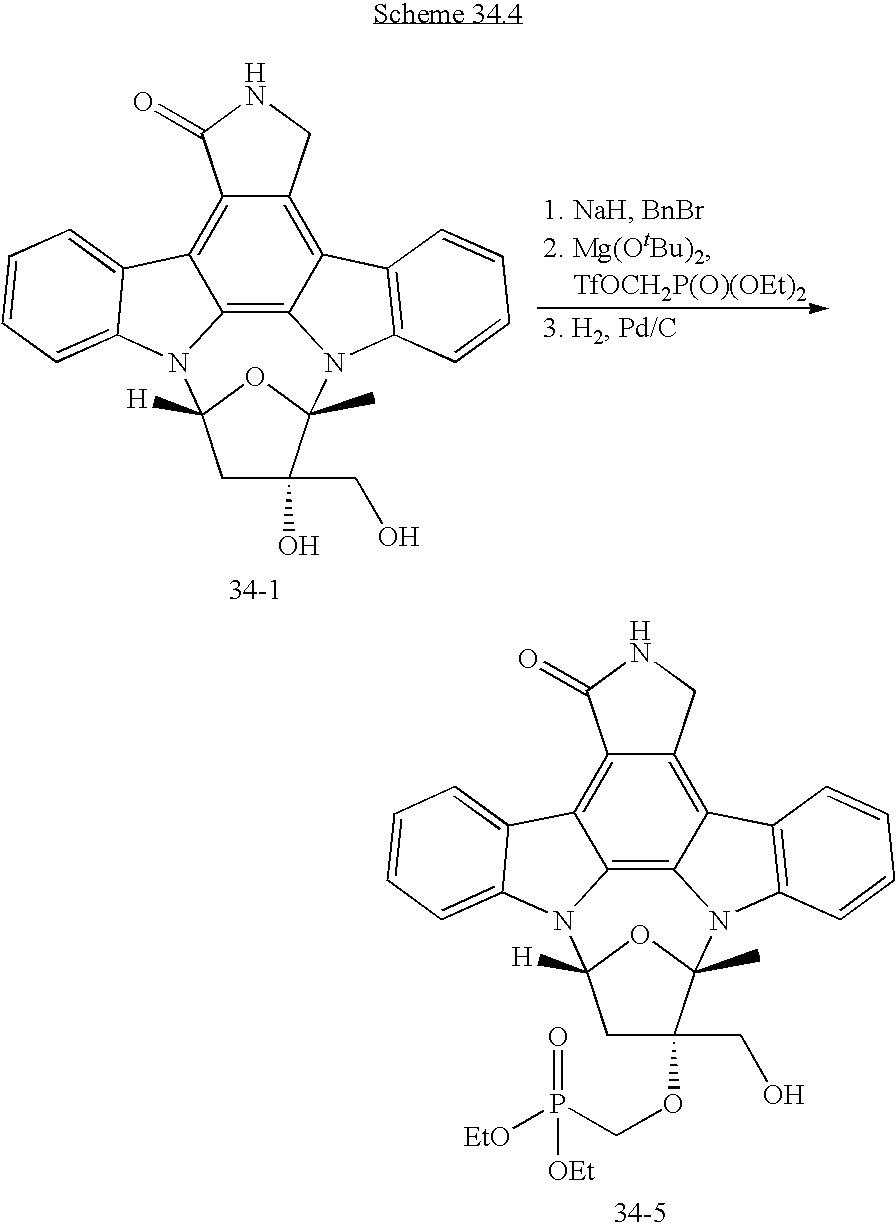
C12=C3C4=C5C(=C1C1=CC=CC=C1N2C1([H])CC(O)(CO)C(C)(N3C2=C4C=CC=C2)O1)C(=O)NC5.C12=C3C4=C5C(=C1C1=CC=CC=C1N2C1([H])CC(OCP([EtO])(=O)[OEt])(CO)C(C)(N3C2=C4C=CC=C2)O1)C(=O)NC5
